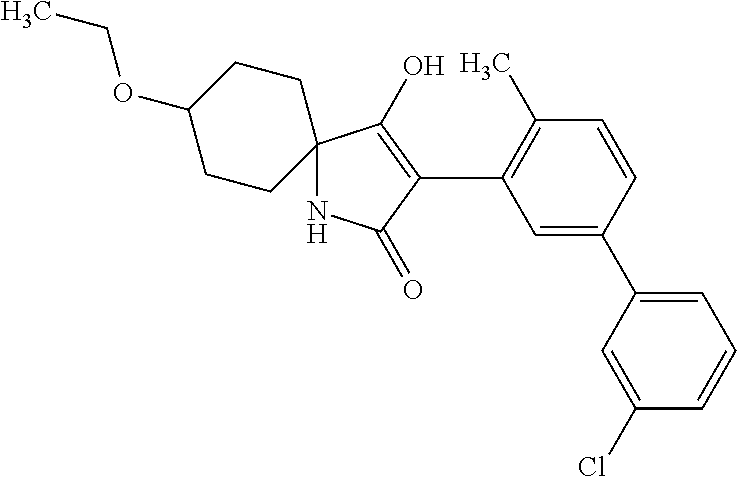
N1C2(C(O)=C(C3=C(C)C=CC(C4=CC=CC(Cl)=C4)=C3)C1=O)CCC(OCC)CC2
